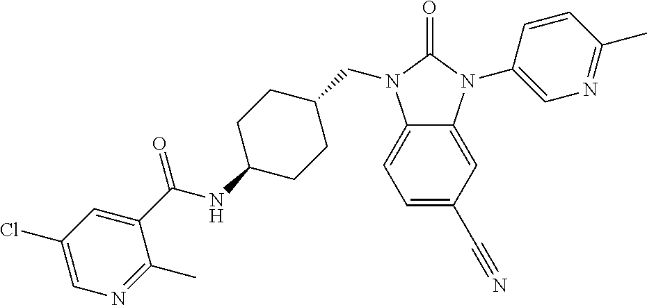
C1=C(C#N)C=C2C(=C1)N(CC1CCC(NC(C3=CC(Cl)=CN=C3C)=O)CC1)C(=O)N2C1=CN=C(C)C=C1
